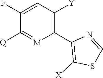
C1(F)=CC([Y])=C(C2=C([X])SC=N2)[M]=C1[Q]
